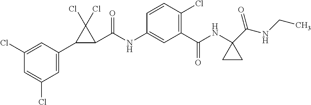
C1(Cl)=CC(C2C(C(NC3=CC(C(=O)NC4(C(NCC)=O)CC4)=C(Cl)C=C3)=O)C2(Cl)Cl)=CC(Cl)=C1
